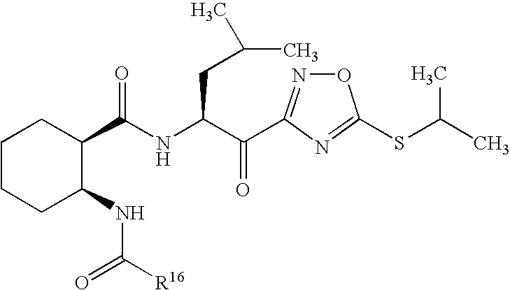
O1N=C(C(C(NC(C2CCCCC2NC([R16])=O)=O)CC(C)C)=O)N=C1SC(C)C
